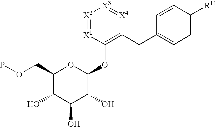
C1(COP)C(O)C(O)C(O)C(OC2=C(CC3=CC=C([R11])C=C3)[X4]=[X3][X2]=[X1]2)O1
